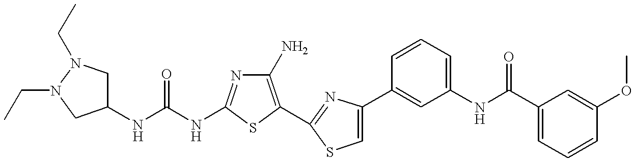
C(NC1=NC(N)=C(C2=NC(C3=CC(NC(C4=CC=CC(OC)=C4)=O)=CC=C3)=CS2)S1)(NC1CN(CC)N(CC)C1)=O
